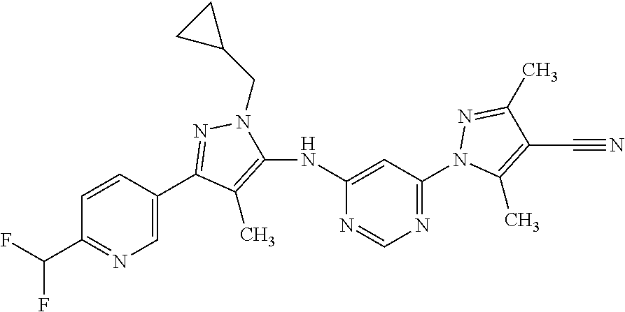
C1=C(C2=NN(CC3CC3)C(NC3=CC(N4C(C)=C(C#N)C(C)=N4)=NC=N3)=C2C)C=CC(C(F)F)=N1
